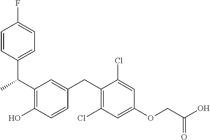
C(C1=C(O)C=CC(CC2=C(Cl)C=C(OCC(O)=O)C=C2Cl)=C1)(C1=CC=C(F)C=C1)C
